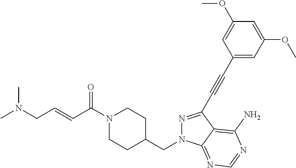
N1=C(C#CC2=CC(OC)=CC(OC)=C2)C2=C(N)N=CN=C2N1CC1CCN(C(C=CCN(C)C)=O)CC1
